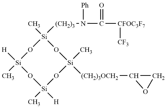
C[Si]1([H])O[Si](C)([(CH2)3]N(C(=O)[CFOC3F7][CF3])[Ph])O[Si]([(CH2)3OCH2]C2CO2)(C)O[Si]([H])(C)O1
